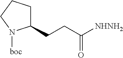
C1(CCC([NHNH2])=O)CCCN1[boc]
